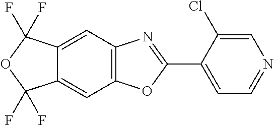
C12=CC3=C(C=C1C(F)(F)OC2(F)F)OC(C1=CC=NC=C1Cl)=N3
